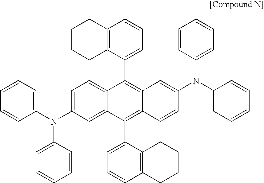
C1(N(C2=CC=C3C(=C2)C(C2=CC=CC4=C2CCCC4)=C2C(=C3C3=CC=CC4=C3CCCC4)C=C(N(C3=CC=CC=C3)C3=CC=CC=C3)C=C2)C2=CC=CC=C2)=CC=CC=C1
